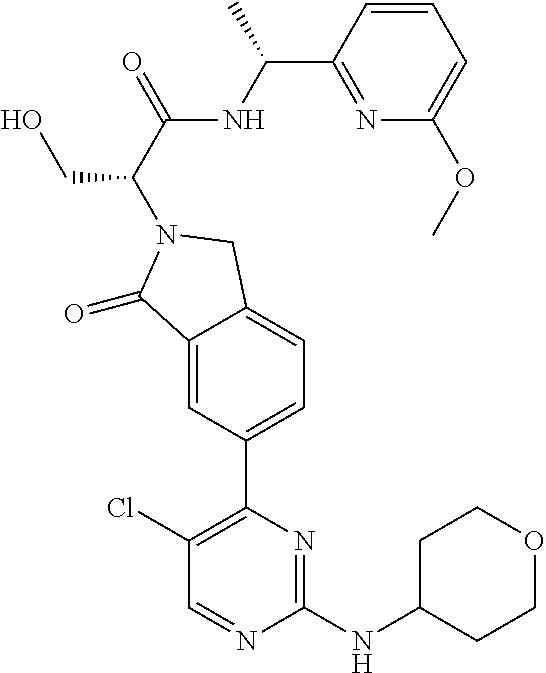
C1(Cl)=C(C2=CC=C3C(=C2)C(=O)N(C(C(=O)NC(C2=NC(OC)=CC=C2)C)CO)C3)N=C(NC2CCOCC2)N=C1
